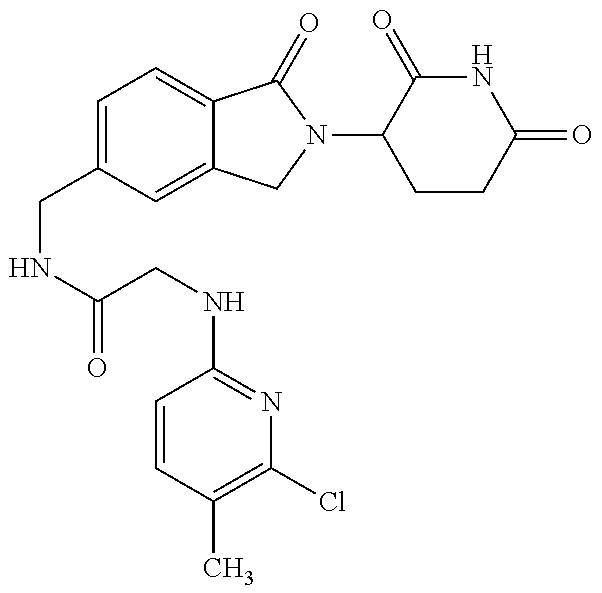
C(NC(=O)CNC1=NC(Cl)=C(C)C=C1)C1=CC=C2C(=C1)CN(C1CCC(=O)NC1=O)C2=O
